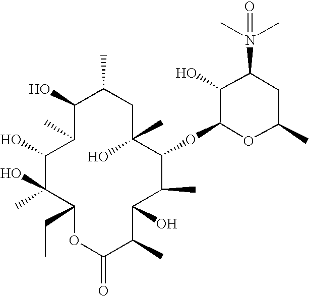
C1(O)C(C)C(O)C(O)(C)C(CC)OC(=O)C(C)C(O)C(C)C(OC2OC(C)CC(N(C)(C)=O)C2O)C(C)(O)CC1C
